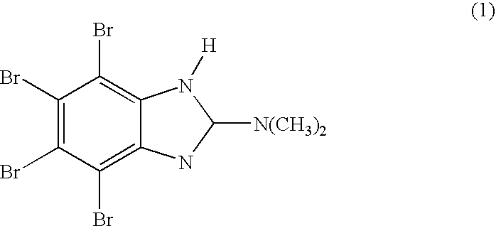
C1(Br)=C(Br)C(Br)=C2C(=C1Br)N([H])C([N(CH3)2])N2
